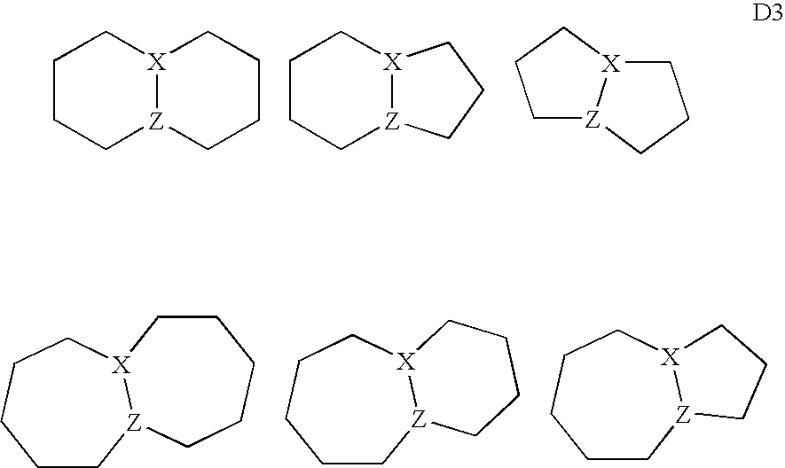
C1CC[Z]2[X](C1)CCCC2.C1CC[Z]2[X](C1)CCC2.C1[Z]2[X](CC1)CCC2.C1C[Z]2[X](CCC1)CCCCC2.C1C[Z]2[X](CCC1)CCCC2.C1C[Z]2[X](CCC1)CCC2
